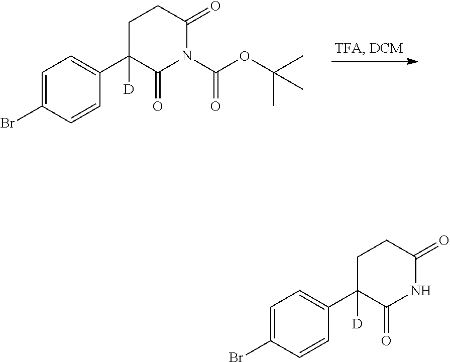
C1(=O)C(C2=CC=C(Br)C=C2)([D])CCC(=O)N1C(OC(C)(C)C)=O.C1(=O)C(C2=CC=C(Br)C=C2)([D])CCC(=O)N1
